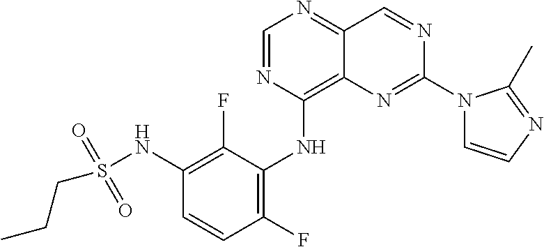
C1=NC(NC2=C(F)C=CC(NS(CCC)(=O)=O)=C2F)=C2C(=N1)C=NC(N1C=CN=C1C)=N2
